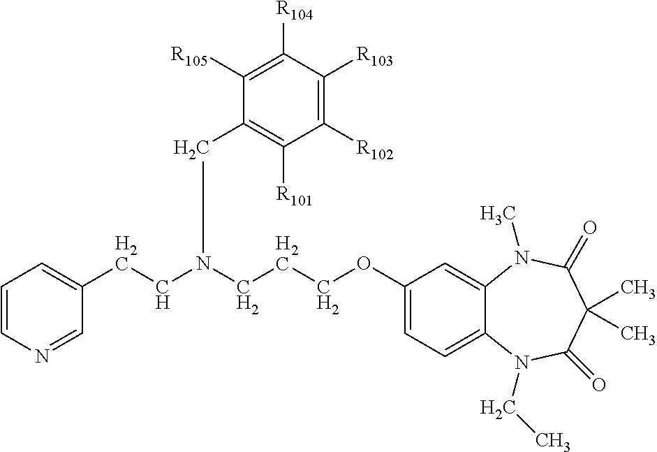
C1=CC=C(CCN(CCCOC2=CC=C3C(=C2)N(C)C(=O)C(C)(C)C(=O)N3CC)CC2=C([R101])C([R102])=C([R103])C([R104])=C2[R105])C=N1
